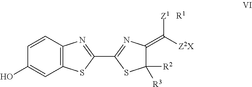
C1=CC2=C(C=C1O)SC(C1=NC(=C([Z2X])[Z1])C([R3])([R2])S1)=N2.[R1]
